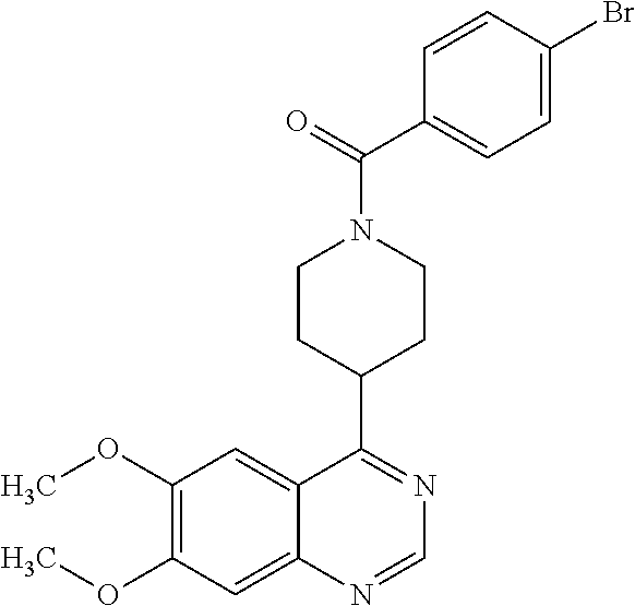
N1=C(C2CCN(C(C3=CC=C(Br)C=C3)=O)CC2)C2=CC(OC)=C(OC)C=C2N=C1
